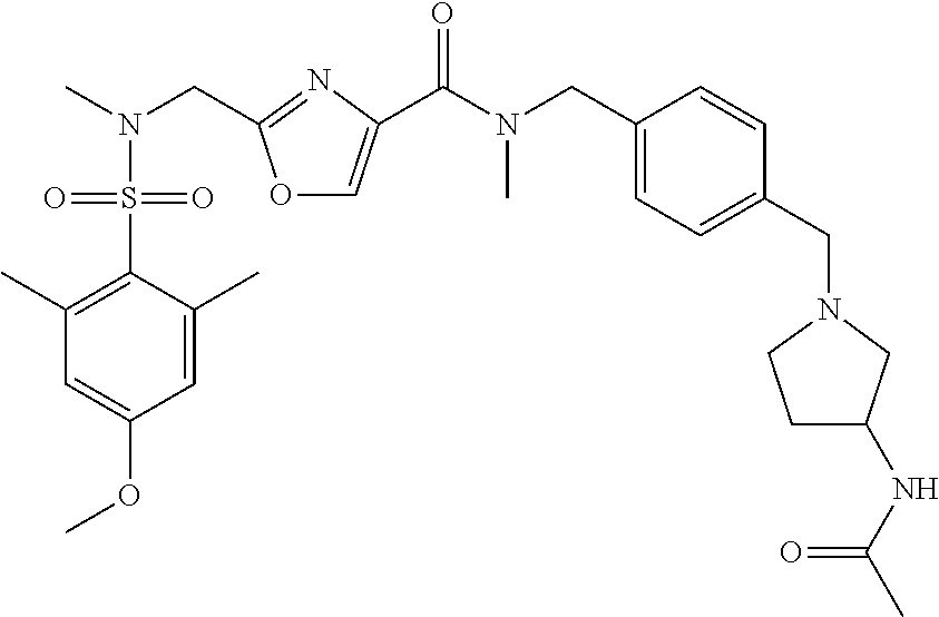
O1C=C(C(N(C)CC2=CC=C(CN3CCC(NC(C)=O)C3)C=C2)=O)N=C1CN(C)S(C1=C(C)C=C(OC)C=C1C)(=O)=O
